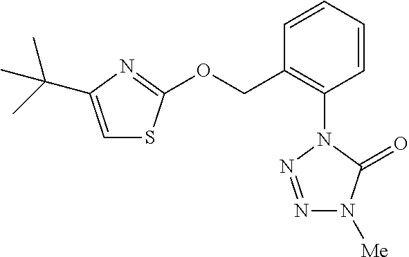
C1=C(C(C)(C)C)N=C(OCC2=C(N3N=NN([Me])C3=O)C=CC=C2)S1
